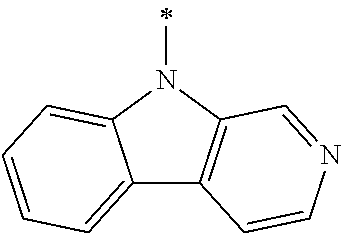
C12=CC=CC=C1N(C)C1=C2C=CN=C1
